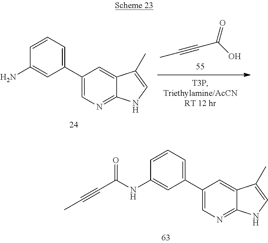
C1(C2=CC=CC(NC(C#CC)=O)=C2)=CN=C2C(=C1)C(C)=CN2.C(#CC(=O)O)C.C1(C2=CC=CC(N)=C2)=CN=C2C(=C1)C(C)=CN2
